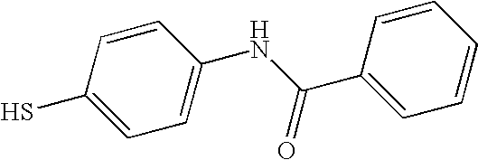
C1=CC(S)=CC=C1NC(C1=CC=CC=C1)=O
